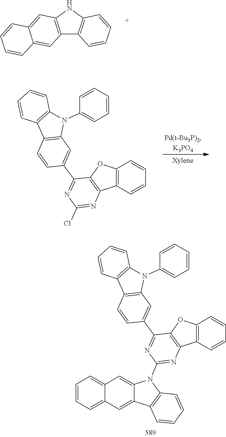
C12=C(NC3=C1C=CC=C3)C=C1C(=C2)C=CC=C1.C12=C(C=CC=C1)C1=C(O2)C(C2=CC3=C(C=C2)C2=C(N3C3=CC=CC=C3)C=CC=C2)=NC(Cl)=N1.C12=C(C=CC=C1)C1=C(O2)C(C2=CC3=C(C=C2)C2=C(N3C3=CC=CC=C3)C=CC=C2)=NC(N2C3=CC4=CC=CC=C4C=C3C3=C2C=CC=C3)=N1
